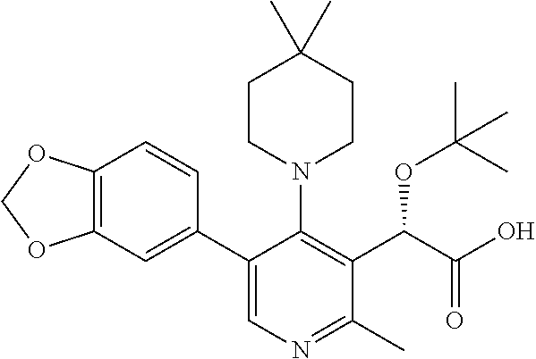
C12=C(C=C(C3=CN=C(C)C(C(C(O)=O)OC(C)(C)C)=C3N3CCC(C)(C)CC3)C=C1)OCO2
